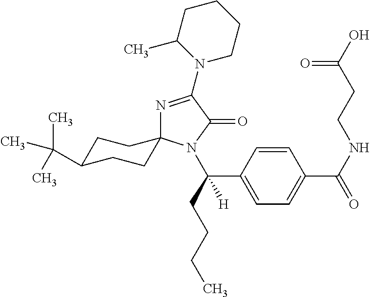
N1=C(N2CCCCC2C)C(=O)N(C(C2=CC=C(C(NCCC(O)=O)=O)C=C2)(CCCC)[H])C12CCC(C(C)(C)C)CC2
